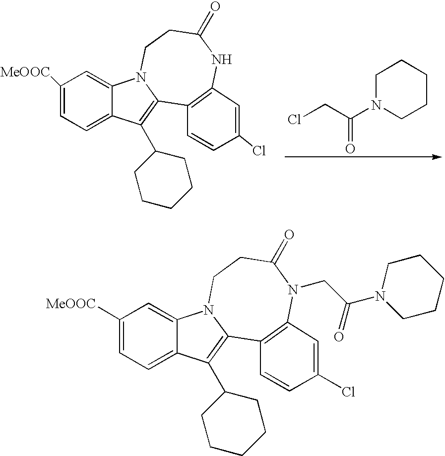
ClCC(N1CCCCC1)=O.C1([MeOOC])=CC=C2C(=C1)N1C(=C2C2CCCCC2)C2=C(NC(=O)CC1)C=C(Cl)C=C2.C1([MeOOC])=CC=C2C(=C1)N1C(=C2C2CCCCC2)C2=C(N(CC(N3CCCCC3)=O)C(=O)CC1)C=C(Cl)C=C2
